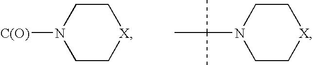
C1C[X]CCN1[C(O)].C1C[X]CCN1C(C)(C)C
